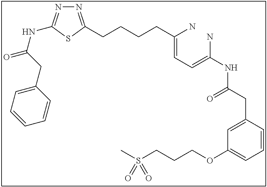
N1=C(CCCCC(=CC=C(N)NC(CC2=CC(OCCCS(C)(=O)=O)=CC=C2)=O)N)SC(NC(=O)CC2=CC=CC=C2)=N1
